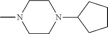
C1CN(C)CCN1C1CCCC1
